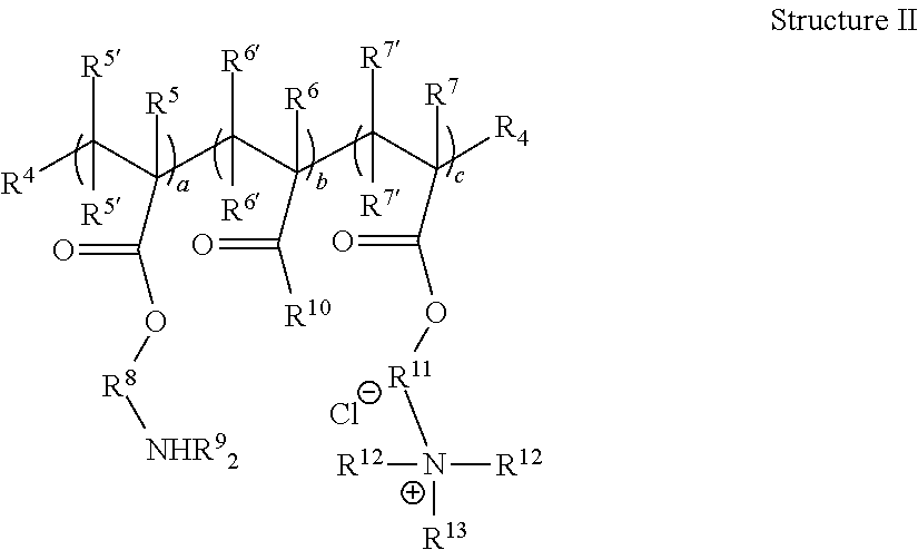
[R4]C(C(C(C(C(C([R4])([R7])C(O[R11][N+]([R13])([R12])[R12])=O)([R7])[R7])([R6])C([R10])=O)([R6])[R6])([R5])C(O[R8][NHR92])=O)([R5])[R5].[Cl-]
